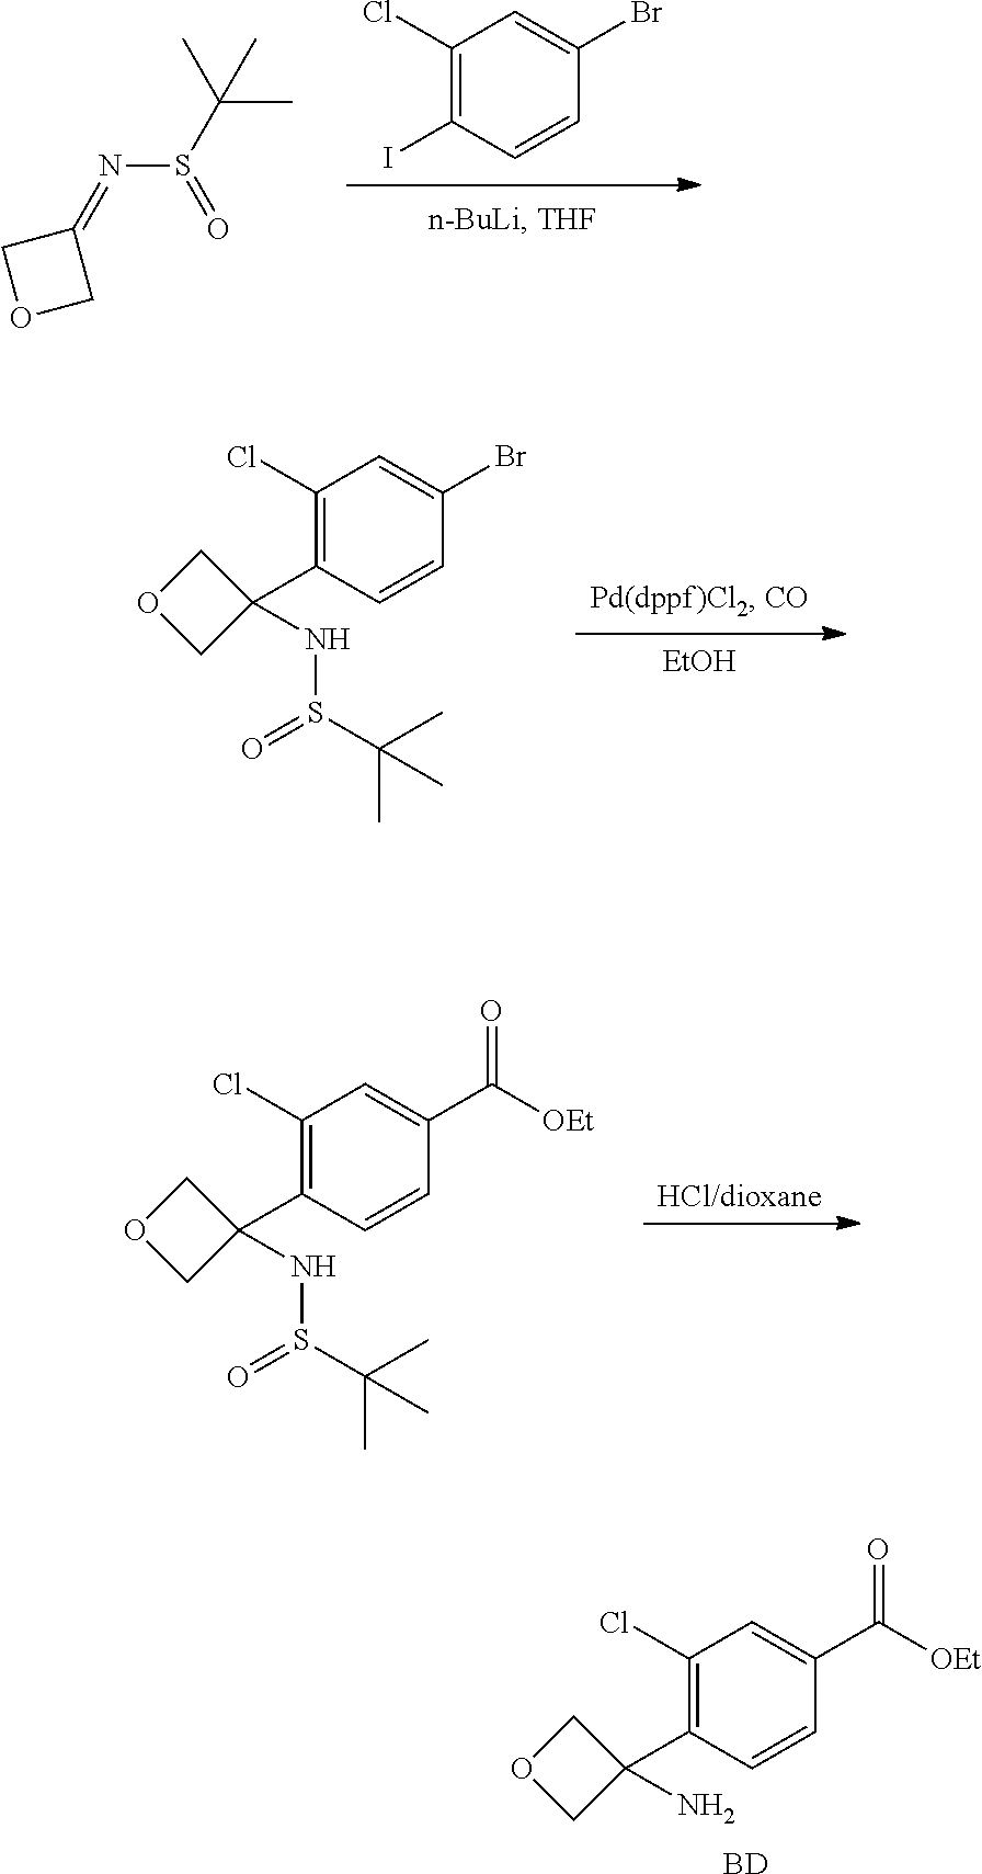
C1(Cl)=C(C2(N)COC2)C=CC(C([OEt])=O)=C1.[BD].C1(Cl)=C(I)C=CC(Br)=C1.C1(=NS(C(C)(C)C)=O)COC1.[EtOH].C1(Cl)=C(C2(NS(C(C)(C)C)=O)COC2)C=CC(Br)=C1.[HCl/dioxane].C1(Cl)=C(C2(NS(C(C)(C)C)=O)COC2)C=CC(C([OEt])=O)=C1
